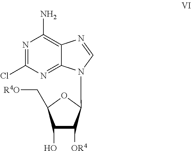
C1(O)C([OR4])C(N2C3=NC(Cl)=NC(N)=C3N=C2)OC1C[R4O]
